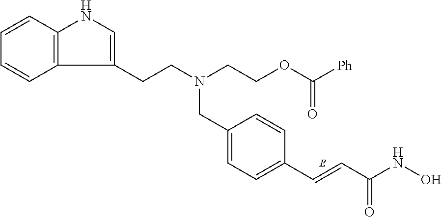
C12=C(C=CC=C1)NC=C2CCN(CCOC([Ph])=O)CC1=CC=C(C=CC(NO)=O)C=C1
